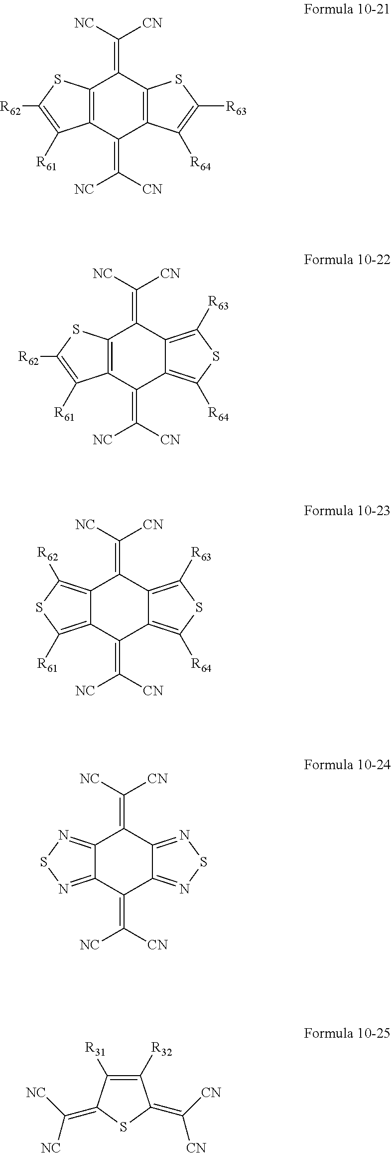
C12=C(C(=C([CN])[NC])C3=C(C1=C([NC])[CN])SC([R63])=C3[R64])C([R61])=C([R62])S2.C12=C(C(=C([CN])[NC])C3=C([R64])SC([R63])=C3C1=C([NC])[CN])C([R61])=C([R62])S2.C12=C([R62])SC([R61])=C1C(=C([CN])[NC])C1=C([R64])SC([R63])=C1C2=C([NC])[CN].C12=NSN=C1C(=C([CN])[NC])C1=NSN=C1C2=C([NC])[CN].C1([R32])=C([R31])C(=C([NC])[NC])SC1=C([CN])[CN]
